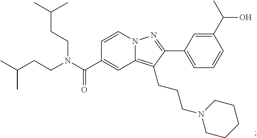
N12C(=C(CCCN3CCCCC3)C(C3=CC=CC(C(C)O)=C3)=N1)C=C(C(N(CCC(C)C)CCC(C)C)=O)C=C2
